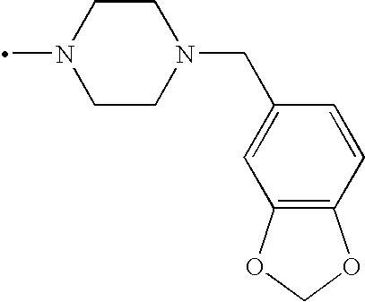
N1(C)CCN(CC2=CC3=C(C=C2)OCO3)CC1
